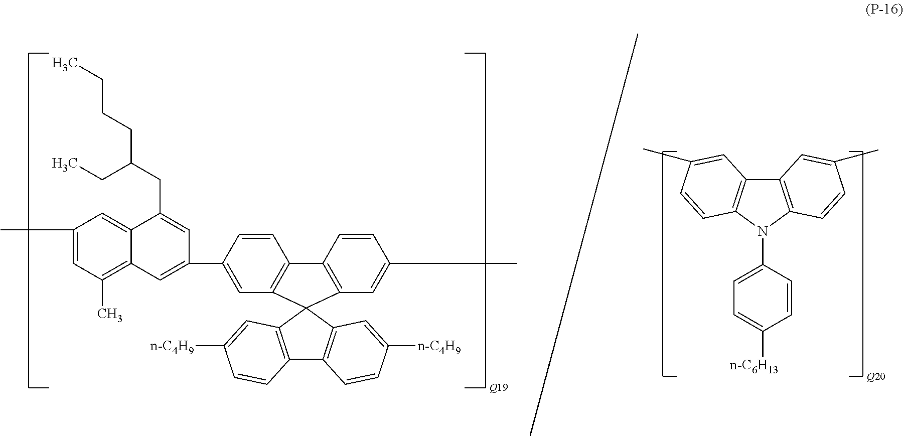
C1(C)=CC(C)=C2C(=C1)C(CC(CCCC)CC)=CC(C1=CC3=C(C=C1)C1=C(C=C(C)C=C1)C31C3=C(C4=C1C=C([n-C4H9])C=C4)C=CC([n-C4H9])=C3)=C2.C12=C(N(C3=CC=C([n-C6H13])C=C3)C3=C1C=C(C)C=C3)C=CC(C)=C2
